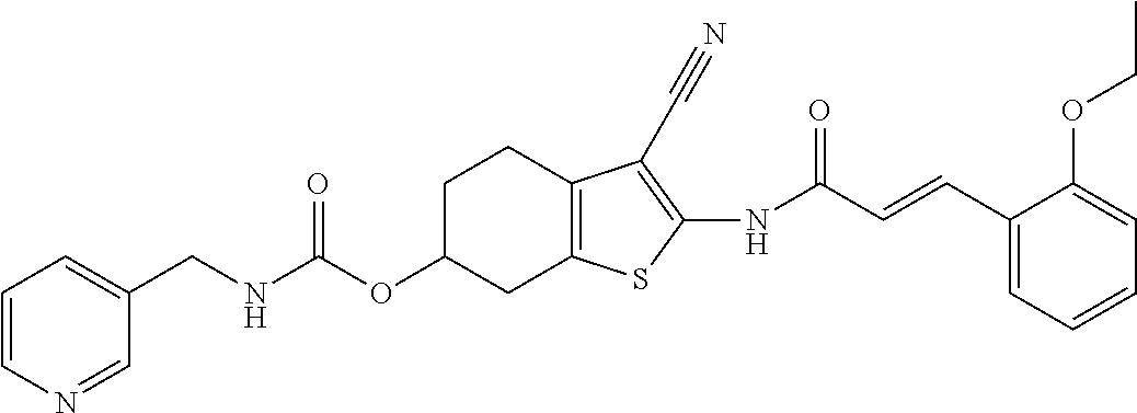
C(NC(OC1CC2=C(CC1)C(C#N)=C(NC(C=CC1=CC=CC=C1OCC)=O)S2)=O)C1=CC=CN=C1
